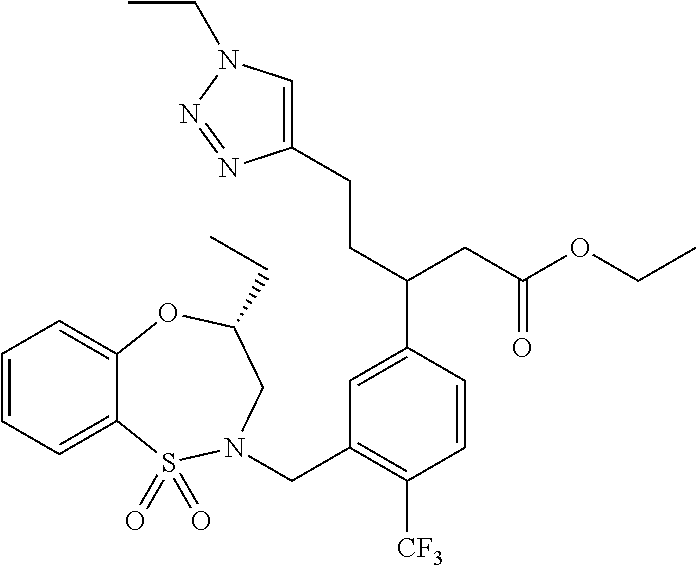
C1=CC=C2C(=C1)OC(CC)CN(CC1=C([CF3])C=CC(C(CC(OCC)=O)CCC3=CN(CC)N=N3)=C1)S2(=O)=O
